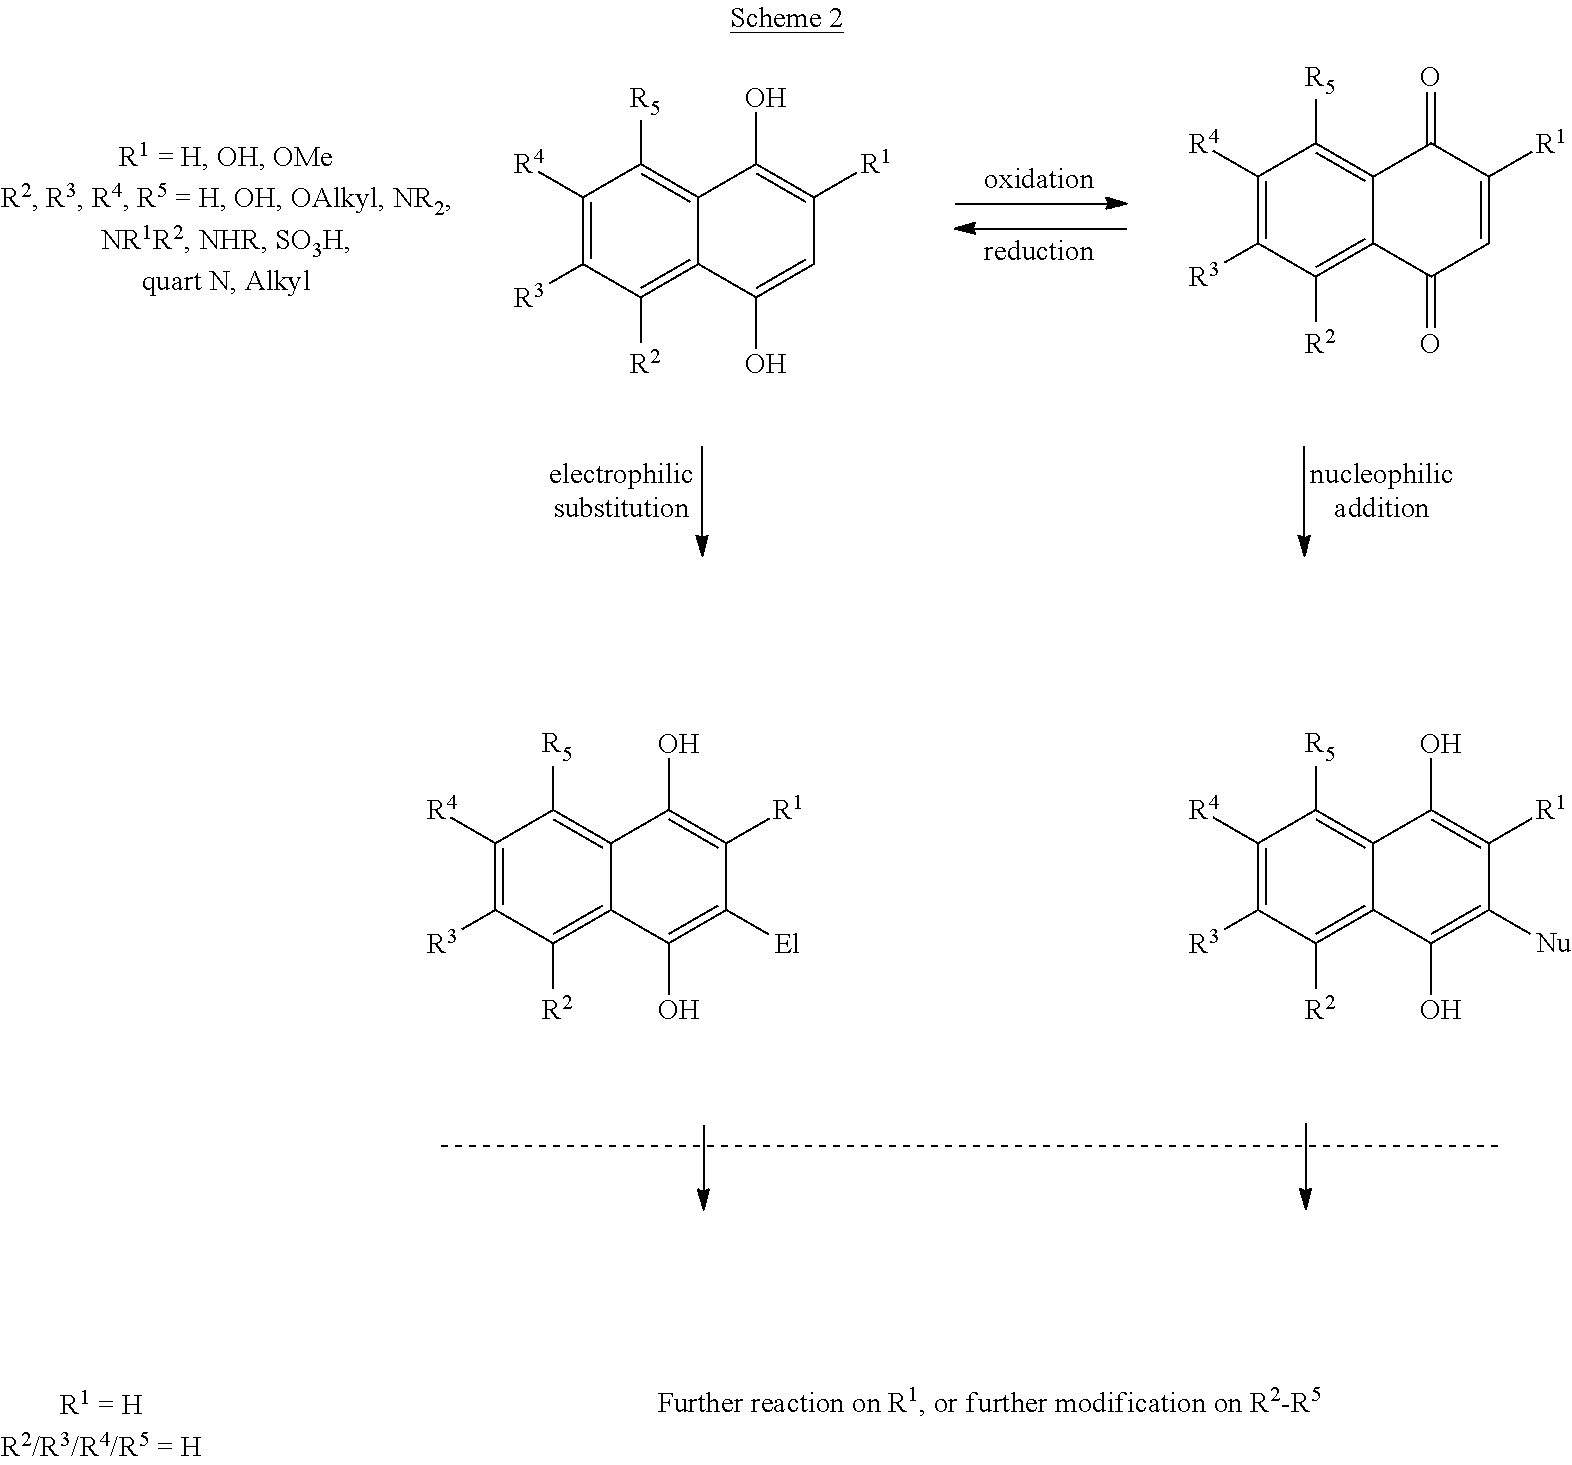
C1([R5])=C2C(O)=C([R1])C=C(O)C2=C([R2])C([R3])=C1[R4].C1([R5])=C2C(=O)C([R1])=CC(=O)C2=C([R2])C([R3])=C1[R4].C1([R5])=C2C(O)=C([R1])C([Nu])=C(O)C2=C([R2])C([R3])=C1[R4].C1([R5])=C2C(O)=C([R1])C([El])=C(O)C2=C([R2])C([R3])=C1[R4]
